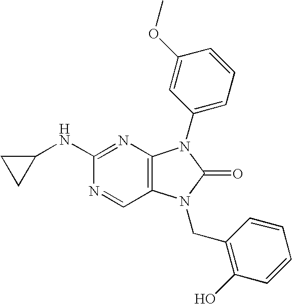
C1(NC2=NC3=C(C=N2)N(CC2=C(O)C=CC=C2)C(=O)N3C2=CC=CC(OC)=C2)CC1
